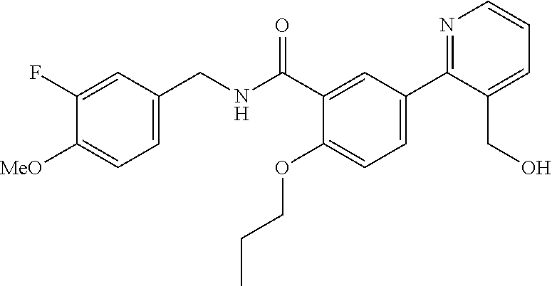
C1=C(CNC(C2=CC(C3=NC=CC=C3CO)=CC=C2OCCC)=O)C=C(F)C([MeO])=C1
